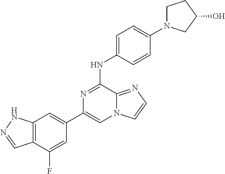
C1(C2=CC3=C(C(F)=C2)C=NN3)=CN2C(=NC=C2)C(NC2=CC=C(N3CCC(O)C3)C=C2)=N1
